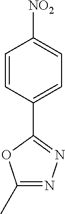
C1=CC(C2=NN=C(C)O2)=CC=C1[NO2]
